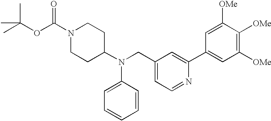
N1(C(OC(C)(C)C)=O)CCC(N(CC2=CC=NC(C3=CC([OMe])=C([OMe])C([OMe])=C3)=C2)C2=CC=CC=C2)CC1
